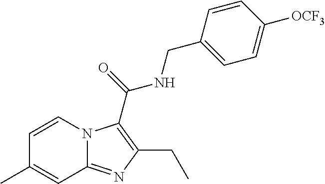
C1=CN2C(=NC(CC)=C2C(NCC2=CC=C([OCF3])C=C2)=O)C=C1C
